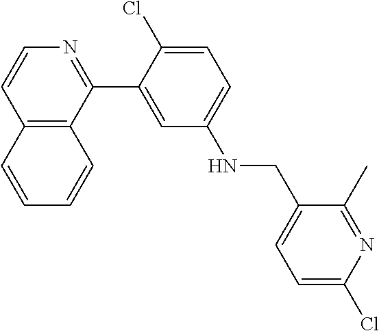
C12=C(C(C3=CC(NCC4=CC=C(Cl)N=C4C)=CC=C3Cl)=NC=C1)C=CC=C2
